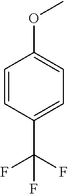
C1=CC(C(F)(F)F)=CC=C1OC
